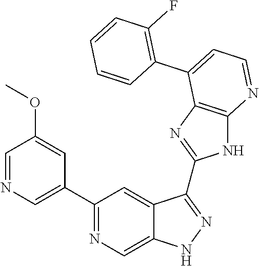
C1(C2=NC=C3C(=C2)C(C2=NC4=C(N2)N=CC=C4C2=C(F)C=CC=C2)=NN3)=CN=CC(OC)=C1
